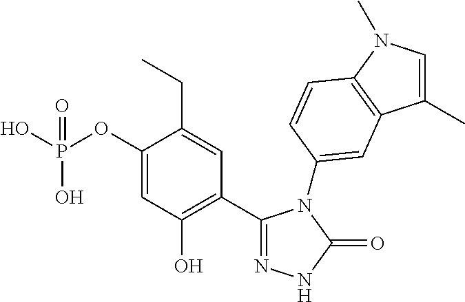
C1(C2=C(O)C=C(OP(O)(O)=O)C(CC)=C2)=NNC(=O)N1C1=CC2=C(N(C)C=C2C)C=C1
